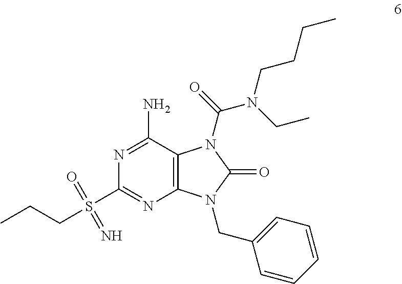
N1=C(N)C2=C(N=C1S(=O)(=N)CCC)N(CC1=CC=CC=C1)C(=O)N2C(N(CCCC)CC)=O
